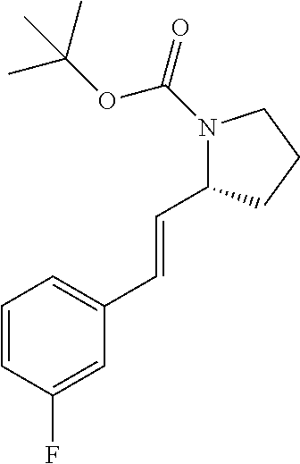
C1=CC(F)=CC(C=CC2N(C(OC(C)(C)C)=O)CCC2)=C1
